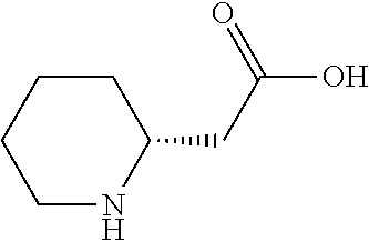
OC(CC1CCCCN1)=O
